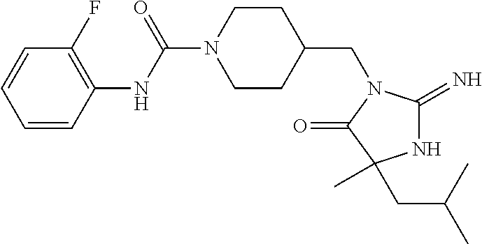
C1CC(CN2C(=N)NC(C)(CC(C)C)C2=O)CCN1C(NC1=C(F)C=CC=C1)=O
